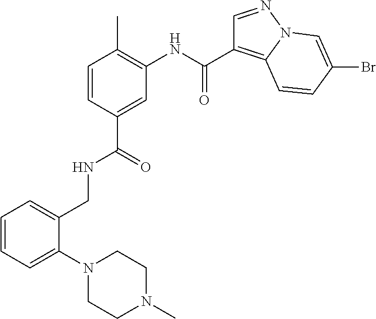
C1=CC(C(=O)NCC2=CC=CC=C2N2CCN(C)CC2)=CC(NC(=O)C2=C3N(N=C2)C=C(Br)C=C3)=C1C
